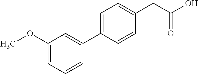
C1(OC)=CC=CC(C2=CC=C(CC(O)=O)C=C2)=C1
